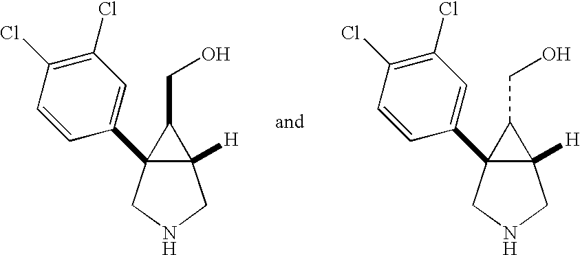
C12([H])C(C3=CC(Cl)=C(Cl)C=C3)(CNC1)C2CO.C12([H])C(C3=CC(Cl)=C(Cl)C=C3)(CNC1)C2CO
